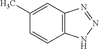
C12=C(C=C(C)C=C1)N=NN2
